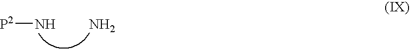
N[P2].N
